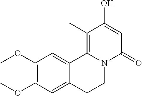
C1(OC)=C(OC)C=C2C(=C1)C1=C(C)C(O)=CC(=O)N1CC2
